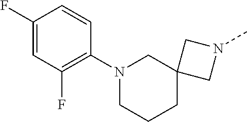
C1(F)=CC(F)=C(N2CCCC3(C2)CN(C)C3)C=C1
